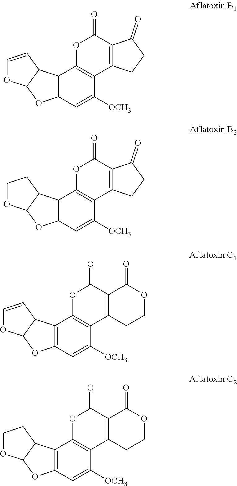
C12=C(C=C([OCH3])C3=C1OC(=O)C1=C3CCC1=O)OC1C2C=CO1.C12=C(C=C([OCH3])C3=C1OC(=O)C1=C3CCC1=O)OC1C2CCO1.C12=C(C=C([OCH3])C3=C1OC(=O)C1=C3CCOC1=O)OC1C2C=CO1.C12=C(C=C([OCH3])C3=C1OC(=O)C1=C3CCOC1=O)OC1C2CCO1
